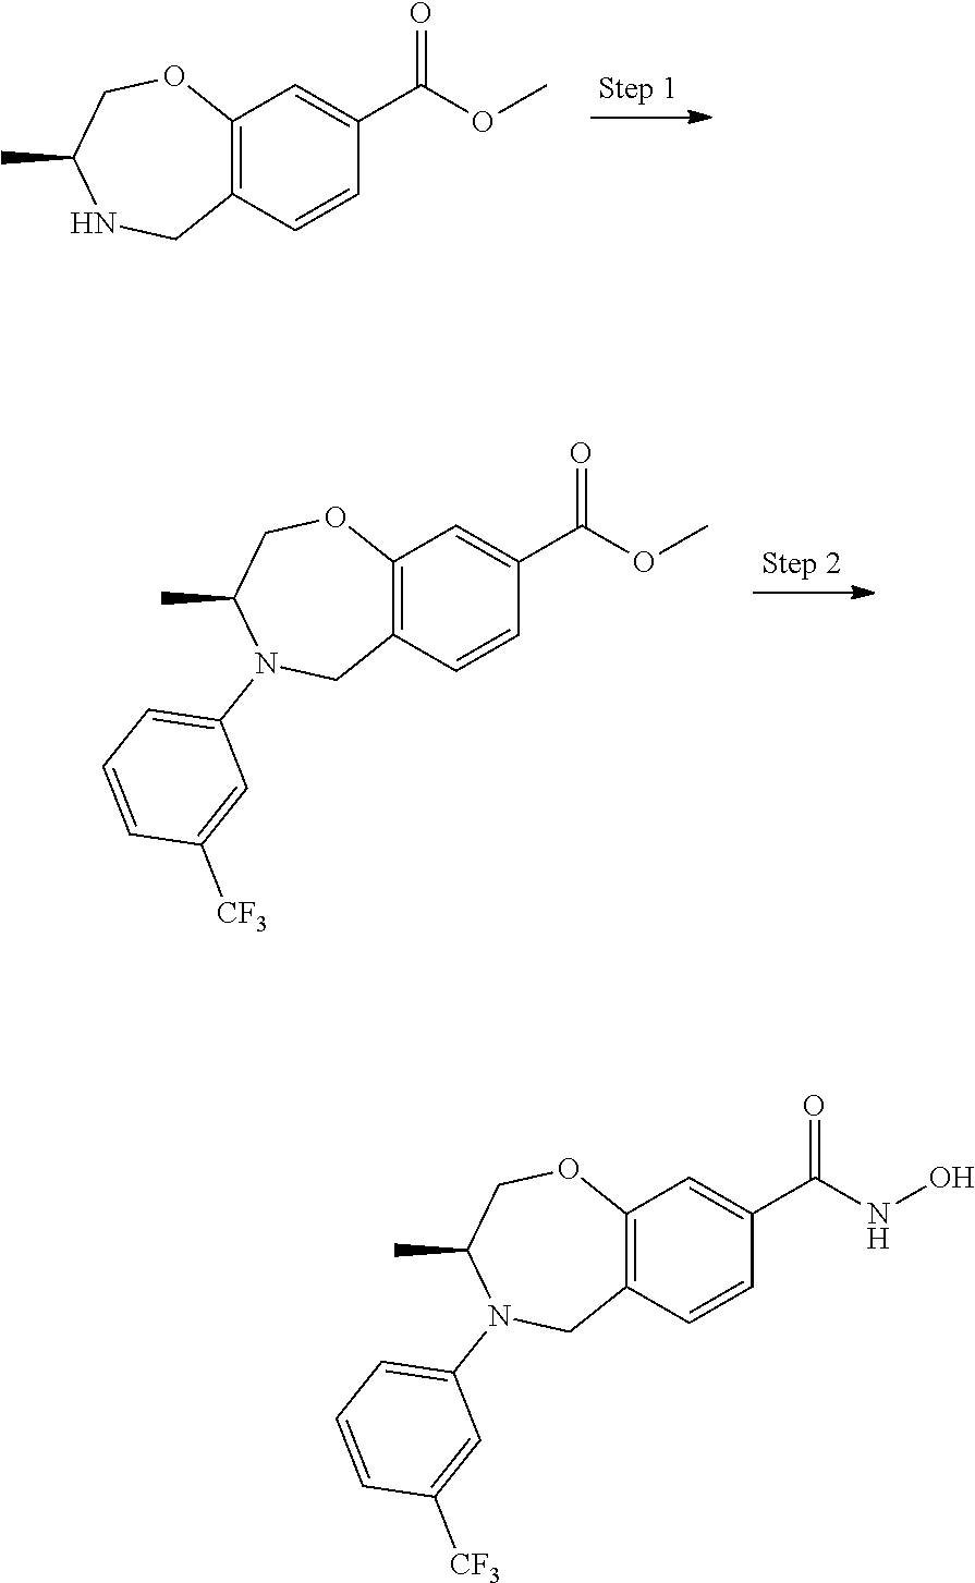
O(C)C(C1=CC2=C(C=C1)CNC(C)CO2)=O.C1=C(C(=O)OC)C=CC2=C1OCC(C)N(C1=CC=CC([CF3])=C1)C2.C1=C(C(=O)NO)C=CC2=C1OCC(C)N(C1=CC=CC([CF3])=C1)C2
